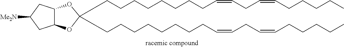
C12C(OC(CCCCCCCCC=CCC=CCCCCC)(CCCCCCCCC=CCC=CCCCCC)O1)CC([Me2N])C2
